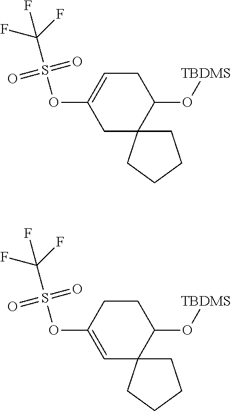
C1C(OS(C(F)(F)F)(=O)=O)=CCC(O[TBDMS])C12CCCC2.C1=C(OS(C(F)(F)F)(=O)=O)CCC(O[TBDMS])C12CCCC2
